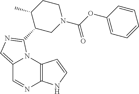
C12=CN=C(C3CN(C(OC4=CC=CC=C4)=O)CCC3C)N1C1=C(N=C2)NC=C1
